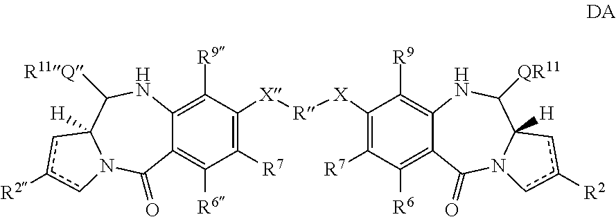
C1([R9])=C2C(=C([R6])C([R7])=C1[X][R][X]C1=C([R7])C([R6])=C3C(=C1[R9])NC([QR11])C1([H])N(C3=O)cc([R2])c1)C(=O)N1C([H])(C([R11Q])N2)cc([R2])c1
